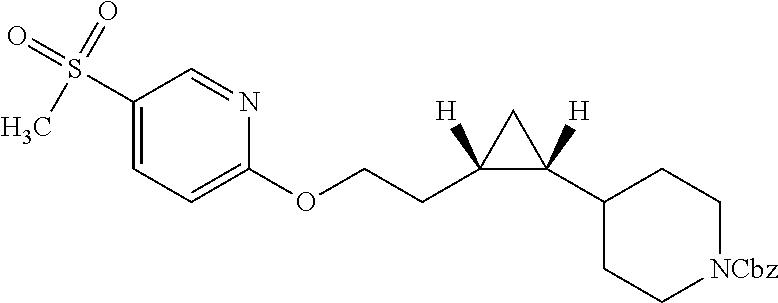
S(C1=CC=C(OCCC2([H])C(C3CC[NCbz]CC3)([H])C2)N=C1)(=O)(=O)C
